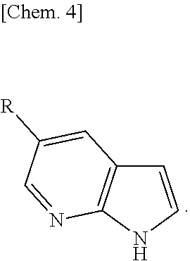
C1=CNC2=C1C=C([R])C=N2
